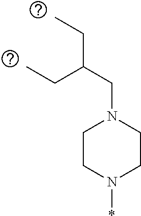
C1CN(*)CCN1CC(CC)CC
